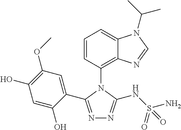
C1=CC(N2C(C3=CC(OC)=C(O)C=C3O)=NN=C2NS(N)(=O)=O)=C2C(=C1)N(C(C)C)C=N2
